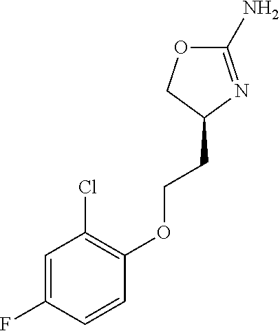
C1(N)=NC(CCOC2=C(Cl)C=C(F)C=C2)CO1
